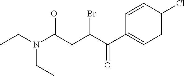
CCN(C(CC(C(C1=CC=C(Cl)C=C1)=O)Br)=O)CC
